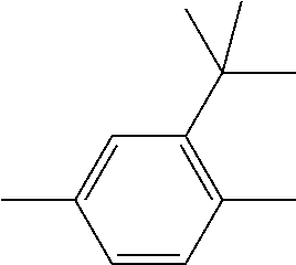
C1=CC(C)=C(C(C)(C)C)C=C1C
